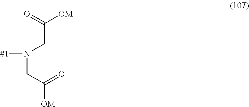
C(CN([#1])CC([OM])=O)(=O)[OM]
